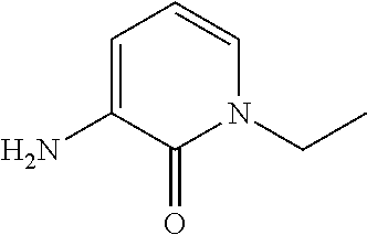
C1=CN(CC)C(=O)C(N)=C1
